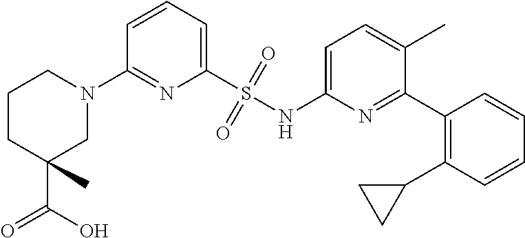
C1=CC=C(S(NC2=CC=C(C)C(C3=C(C4CC4)C=CC=C3)=N2)(=O)=O)N=C1N1CCCC(C(O)=O)(C)C1
